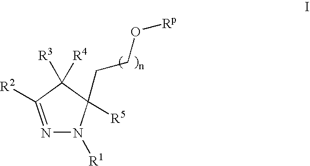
N1=C([R2])C([R3])([R4])C([R5])(CCO[Rp])N1[R1]
